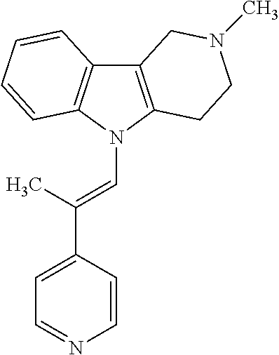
C12=C(N(C=C(C3=CC=NC=C3)C)C3=C1C=CC=C3)CCN(C)C2
